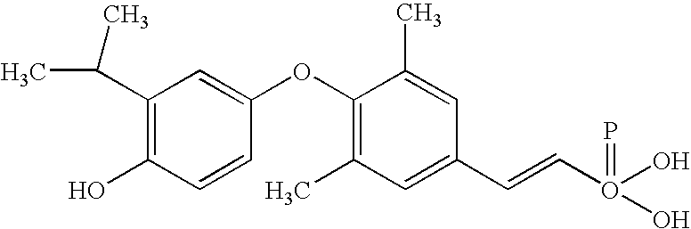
C1(C(C)C)=C(O)C=CC(OC2=C(C)C=C(C=CO(O)(=P)O)C=C2C)=C1
